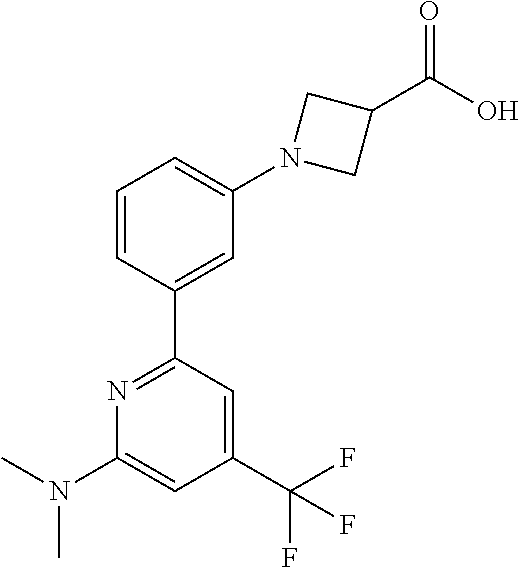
C1=CC(C2=NC(N(C)C)=CC(C(F)(F)F)=C2)=CC(N2CC(C(O)=O)C2)=C1
